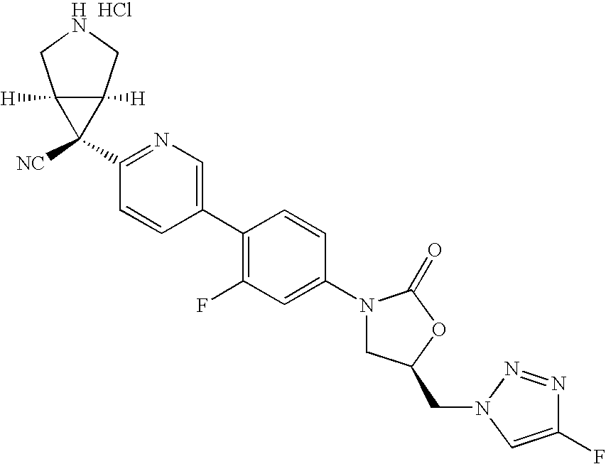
C1(N2CC(CN3N=NC(F)=C3)OC2=O)=CC(F)=C(C2=CN=C(C3([NC])C4([H])C3([H])CNC4)C=C2)C=C1.Cl
